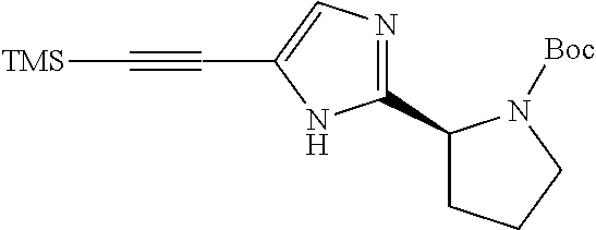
[TMS]C#CC1=CN=C(C2CCCN2[Boc])N1
